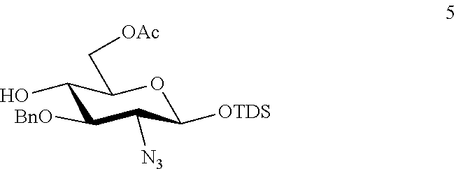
C1(O)C([BnO])C([N3])C([OTDS])OC1C[OAc]
